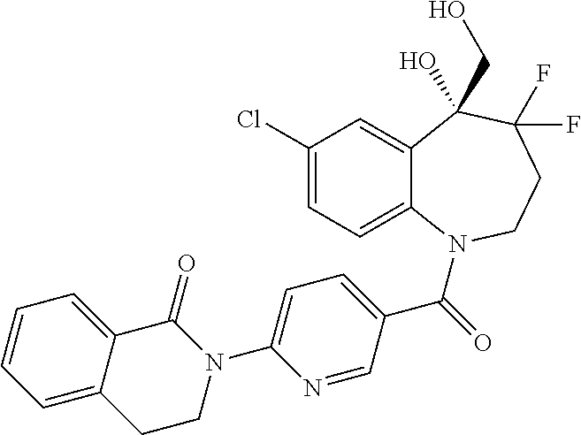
C12=CC(Cl)=CC=C1N(C(=O)C1=CC=C(N3C(=O)C4=CC=CC=C4CC3)N=C1)CCC(F)(F)C2(CO)O
